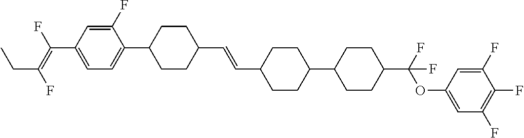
C1=C(F)C(C2CCC(C=CC3CCC(C4CCC(C(OC5=CC(F)=C(F)C(F)=C5)(F)F)CC4)CC3)CC2)=CC=C1C(=C(F)CC)F
